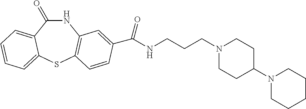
N1C(=O)C2=CC=CC=C2SC2=C1C=C(C(NCCCN1CCC(N3CCCCC3)CC1)=O)C=C2
